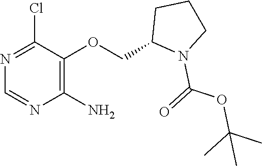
C1(N)=C(OCC2N(C(OC(C)(C)C)=O)CCC2)C(Cl)=NC=N1
